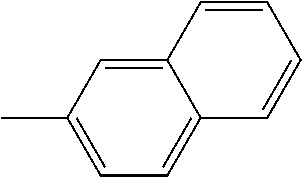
C12=CC(C)=CC=C1C=CC=C2
